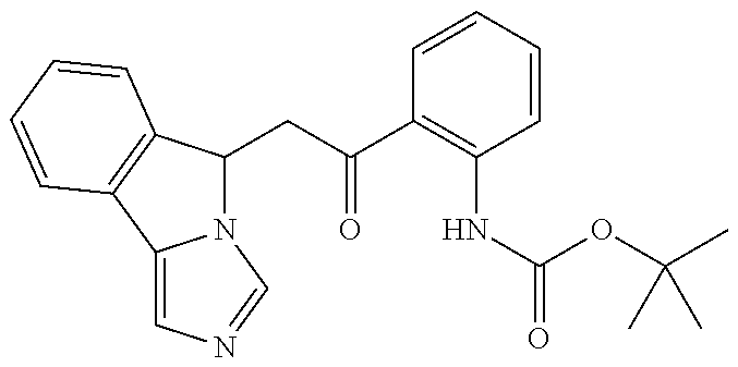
N12C(CC(C3=C(NC(=O)OC(C)(C)C)C=CC=C3)=O)C3=C(C1=CN=C2)C=CC=C3
